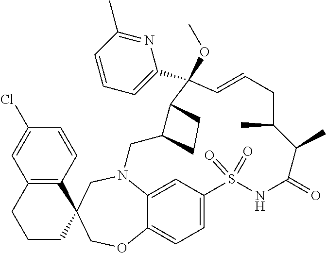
N12C3=CC(=CC=C3OCC3(C4=C(C=C(Cl)C=C4)CCC3)C1)S(=O)(=O)NC(=O)C(C)C(C)CC=CC(OC)(C1=CC=CC(C)=N1)C1C(C2)CC1
